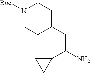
N1([Boc])CCC(CC(N)C2CC2)CC1
